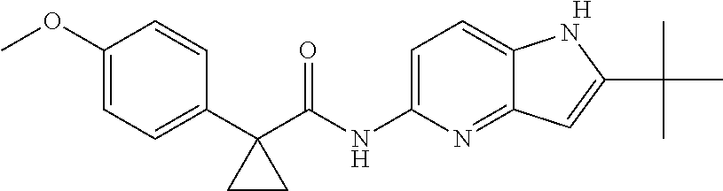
[H].C1=C(NC(C2(C3=CC=C(OC)C=C3)CC2)=O)N=C2C(=C1)NC(C(C)(C)C)=C2
